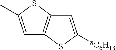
C1=C(C)SC2=C1SC([nC6H13])=C2
